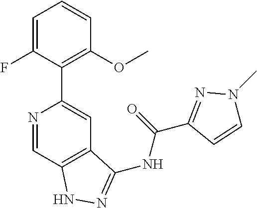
N1=CC2=C(C=C1C1=C(OC)C=CC=C1F)C(NC(C1=NN(C)C=C1)=O)=NN2
